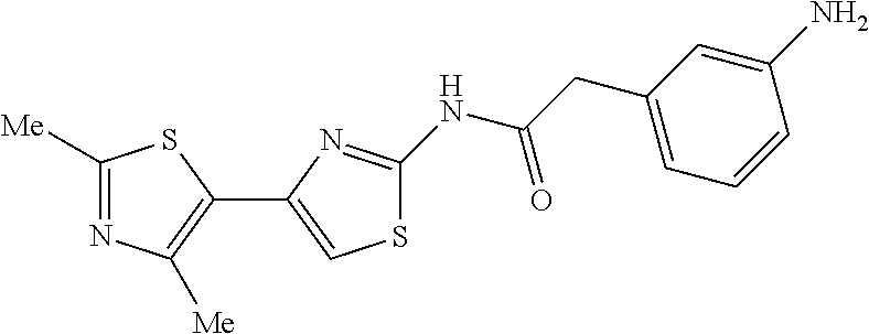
C1([Me])=NC([Me])=C(C2=CSC(NC(CC3=CC=CC(N)=C3)=O)=N2)S1
